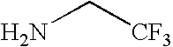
NC[CF3]
